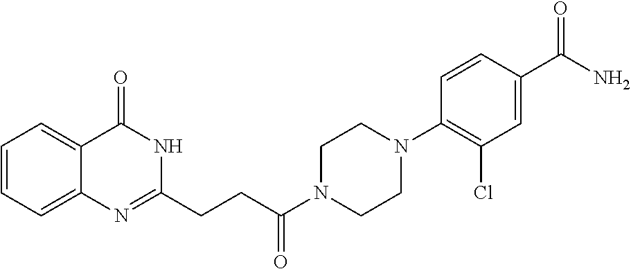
C12=CC=CC=C1N=C(CCC(N1CCN(C3=C(Cl)C=C(C(N)=O)C=C3)CC1)=O)NC2=O
